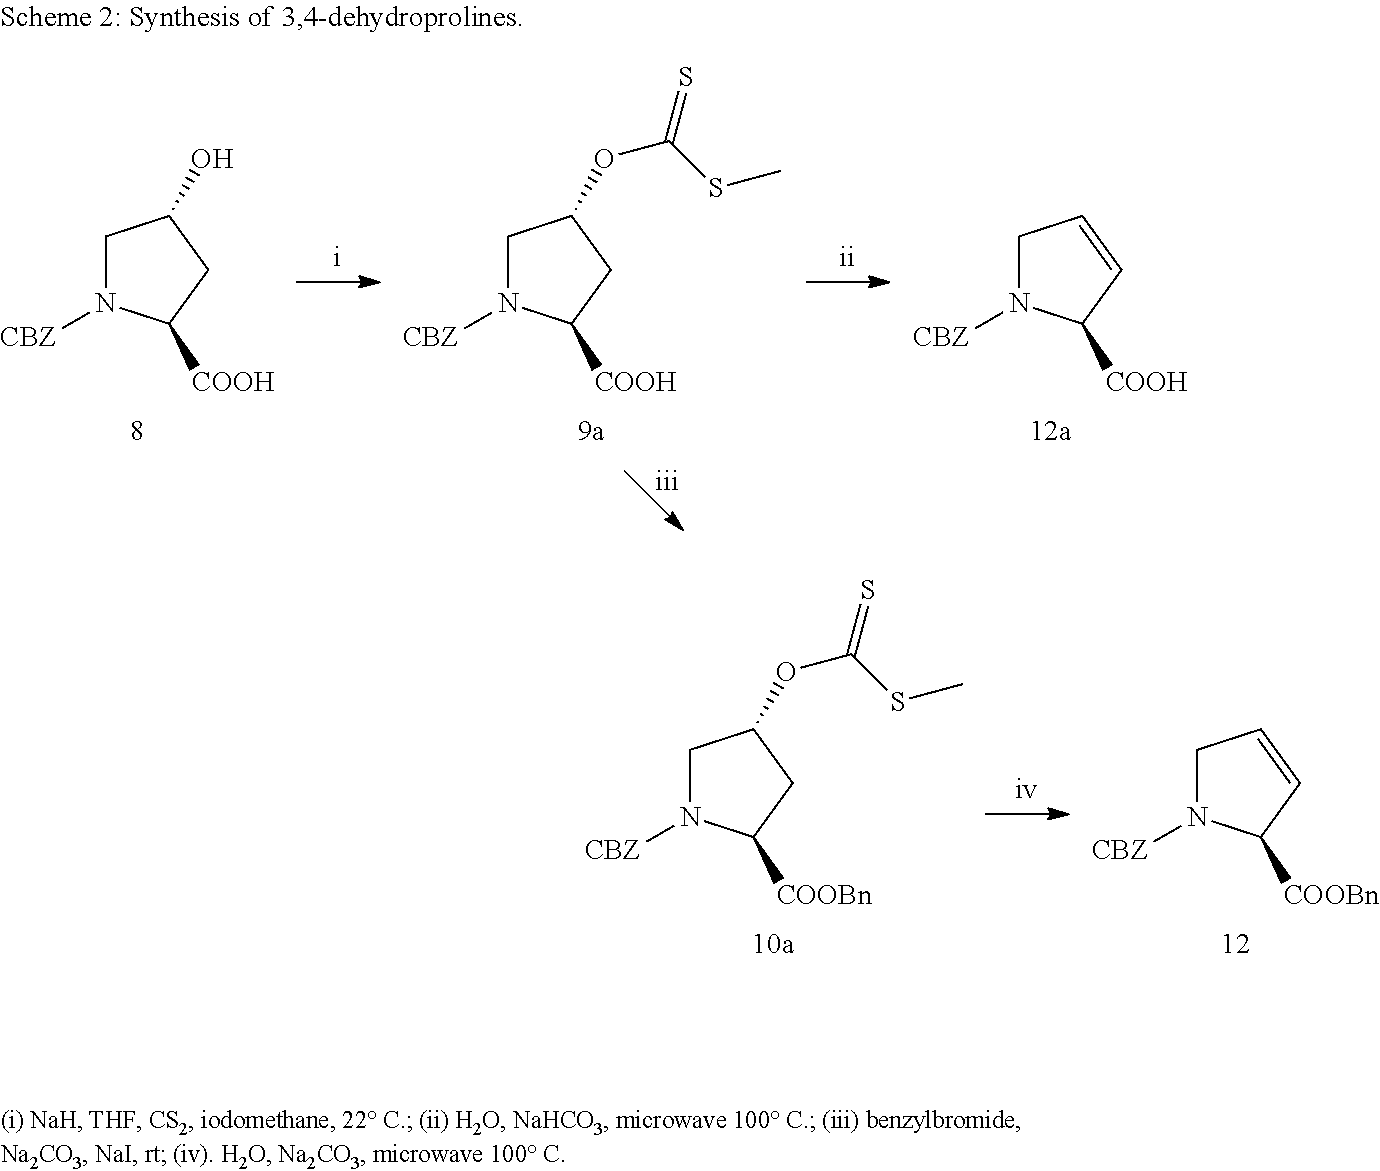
C1N([CBZ])C([COOH])CC1O.C1N([CBZ])C([COOH])CC1OC(=S)SC.C1N([CBZ])C([COOH])C=C1.C1N([CBZ])C([COOBn])C=C1.C1N([CBZ])C([COOBn])CC1OC(=S)SC
